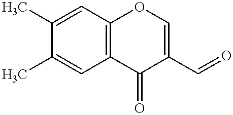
C1=C(C)C(C)=CC2=C1C(=O)C(C=O)=CO2
